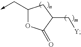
C1(C->C)OC(=O)C(C[Y])C1
